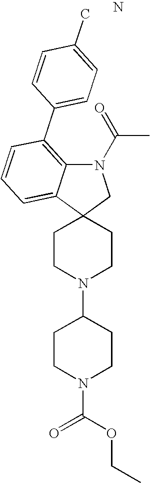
N1(C(=O)C)C2=C(C3=CC=C(C)C=C3)C=CC=C2C2(C1)CCN(C1CCN(C(OCC)=O)CC1)CC2.N
